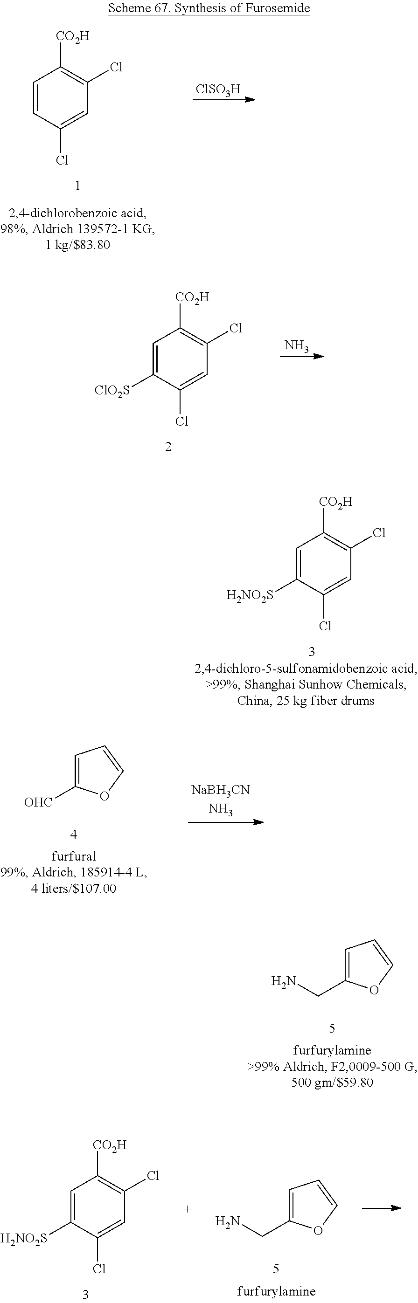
C1=C([H2NO2S])C(Cl)=CC(Cl)=C1[CO2H].C1=C(CN)OC=C1.C1=CC(Cl)=CC(Cl)=C1[CO2H].[ClSO3H].C1=C([ClO2S])C(Cl)=CC(Cl)=C1[CO2H].N.C1=C([OHC])OC=C1.C1=C([H2NO2S])C(Cl)=CC(Cl)=C1[CO2H].C1=C(CN)OC=C1
